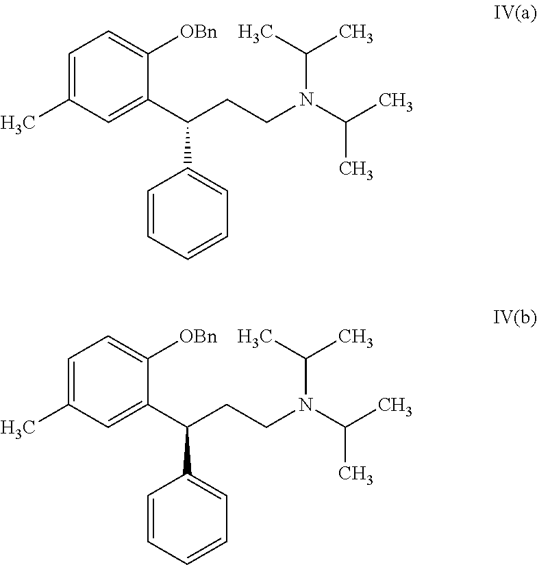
C1=C(C)C=C(C(CCN(C(C)C)C(C)C)C2=CC=CC=C2)C([OBn])=C1.C1=C(C)C=C(C(CCN(C(C)C)C(C)C)C2=CC=CC=C2)C([OBn])=C1
